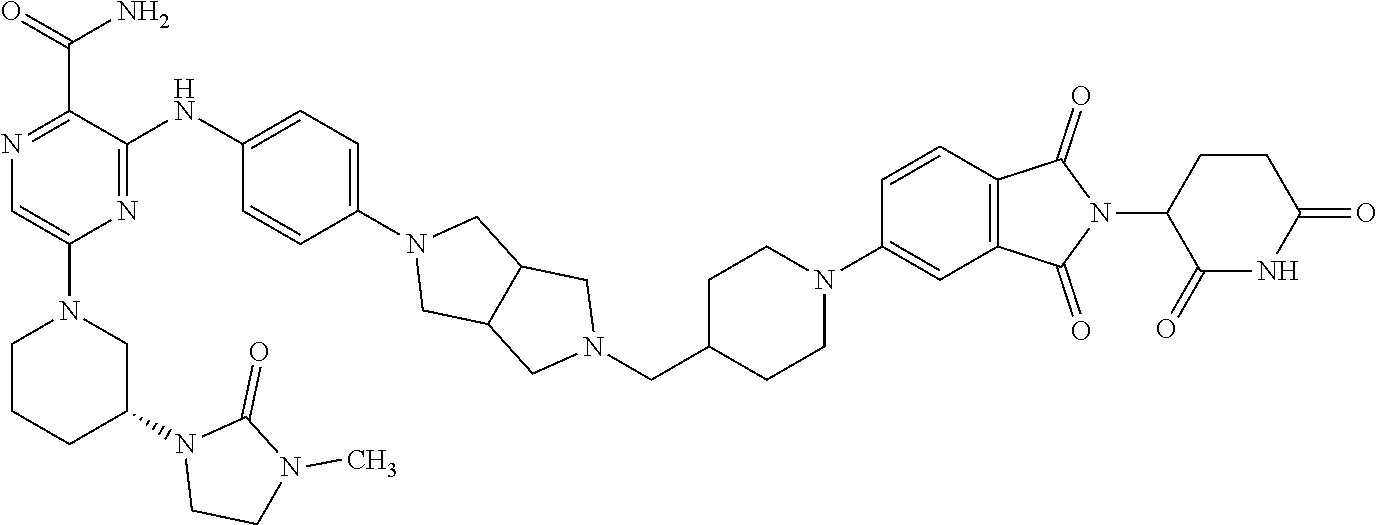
C1CN(C2=CN=C(C(=O)N)C(NC3=CC=C(N4CC5C(C4)CN(CC4CCN(C6=CC7=C(C=C6)C(=O)N(C6C(=O)NC(=O)CC6)C7=O)CC4)C5)C=C3)=N2)CC(N2CCN(C)C2=O)C1
